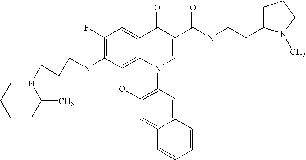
C1(F)=C(NCCCN2C(C)CCCC2)C2=C3C(=C1)C(=O)C(C(=O)NCCC1CCCN1C)=CN3C1=C(O2)C=C2C(=C1)C=CC=C2
